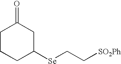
[SO2Ph]CC[Se]C1CC(=O)CCC1
